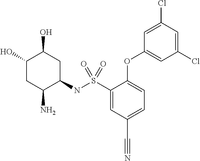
N(S(C1=CC(C#N)=CC=C1OC1=CC(Cl)=CC(Cl)=C1)(=O)=O)C1CC(O)C(O)CC1N
